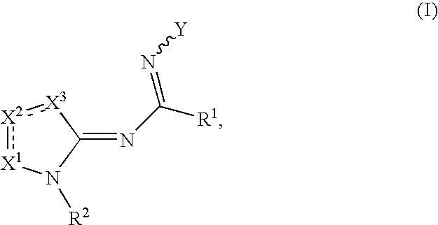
[X2]1:[X1]N([R2])C(=NC([R1])=N[Y])[X3]:1
